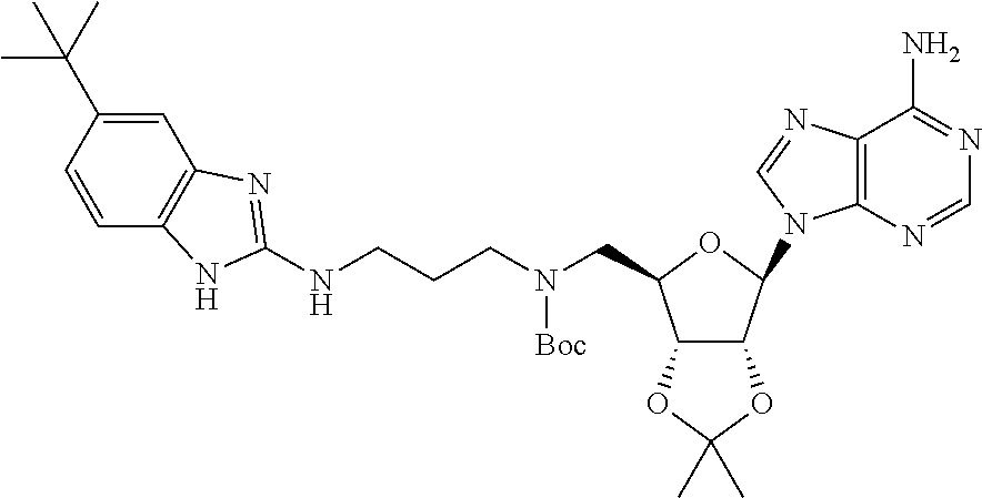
N(CCCNC1=NC2=C(C=CC(C(C)(C)C)=C2)N1)(CC1C2C(C(N3C4=C(C(N)=NC=N4)N=C3)O1)OC(C)(C)O2)[Boc]
